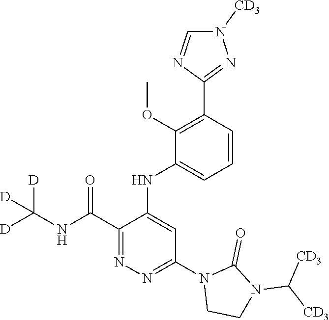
C1(C(NC([D])([D])[D])=O)=NN=C(N2CCN(C([CD3])[CD3])C2=O)C=C1NC1=CC=CC(C2=NN([CD3])C=N2)=C1OC
